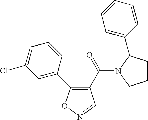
C1(C(=O)N2C(C3=CC=CC=C3)CCC2)=C(C2=CC(Cl)=CC=C2)ON=C1
